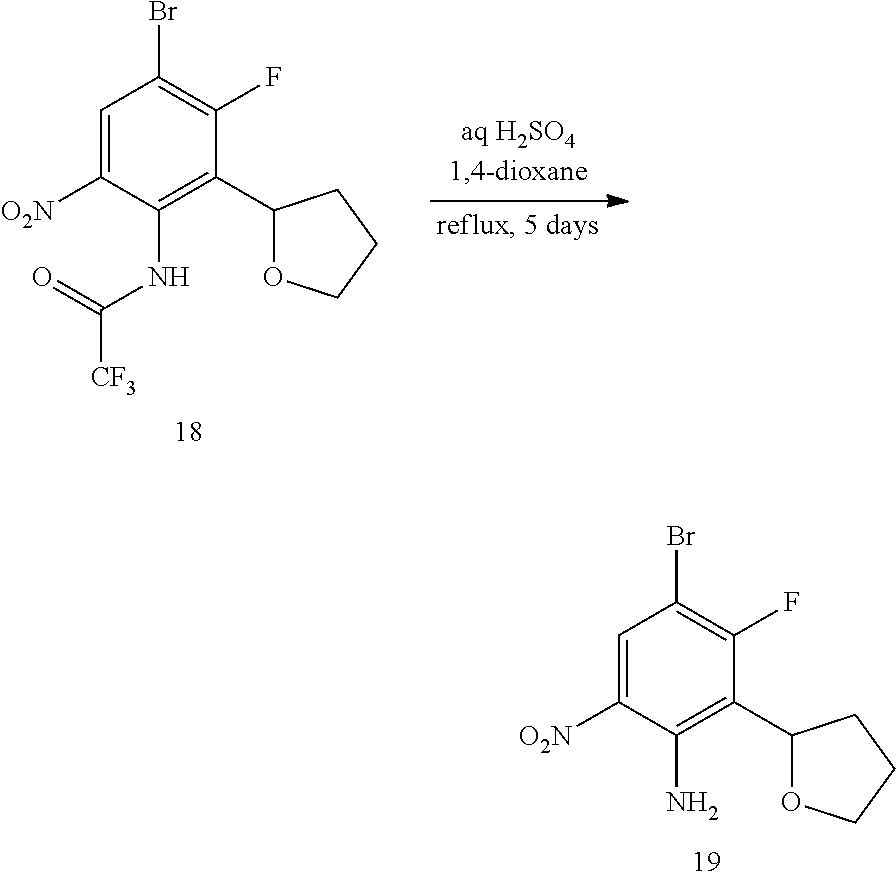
C1=C([O2N])C(NC([CF3])=O)=C(C2OCCC2)C(F)=C1Br.C1=C([O2N])C(N)=C(C2OCCC2)C(F)=C1Br
